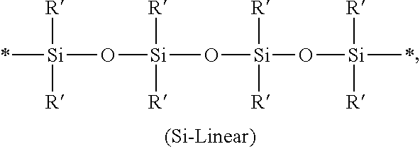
*[Si]([R])([R])O[Si]([R])([R])O[Si](O[Si](*)([R])[R])([R])[R]
